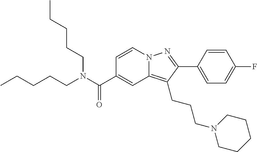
C1=CN2C(=C(CCCN3CCCCC3)C(C3=CC=C(F)C=C3)=N2)C=C1C(N(CCCCC)CCCCC)=O
